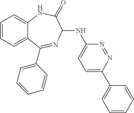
C1=CC=C2C(=C1)NC(=O)C(NC1=CC=C(C3=CC=CC=C3)N=N1)N=C2C1=CC=CC=C1
